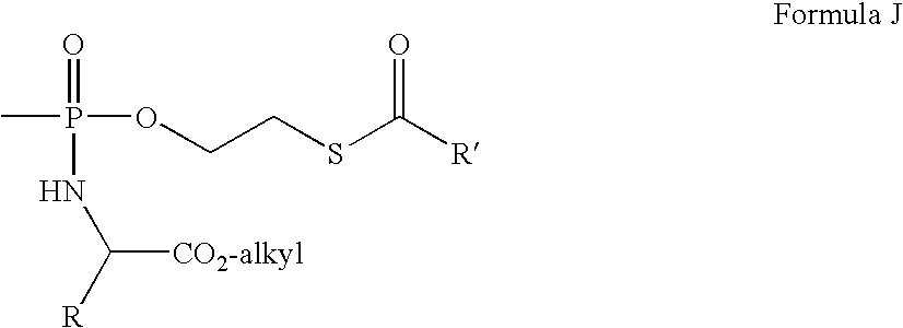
O(P(C)(=O)NC([R])[CO2-alkyl])CCSC([R])=O
